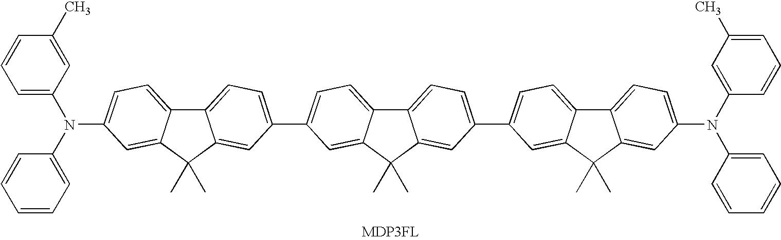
C1=C(N(C2=CC=CC=C2)C2=CC=C3C4=CC=C(C5=CC=C6C7=CC=C(C8=CC=C9C%10=CC=C(N(C%11=CC(C)=CC=C%11)C%11=CC=CC=C%11)C=C%10C(C)(C)C9=C8)C=C7C(C)(C)C6=C5)C=C4C(C)(C)C3=C2)C=C(C)C=C1
